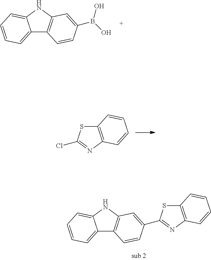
C12=C(N=C(Cl)S1)C=CC=C2.C12=CC=CC=C1NC1=C2C=CC(B(O)O)=C1.C12=CC=CC=C1NC1=C2C=CC(C2=NC3=C(S2)C=CC=C3)=C1
